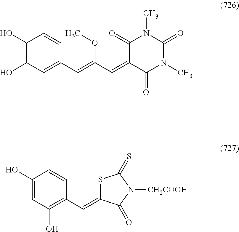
C1(O)=C(O)C=C(C=C(C=C2C(=O)N(C)C(=O)N(C)C2=O)OC)C=C1.C1(O)=CC(O)=C(C=C2SC(=S)N([CH2COOH])C2=O)C=C1
